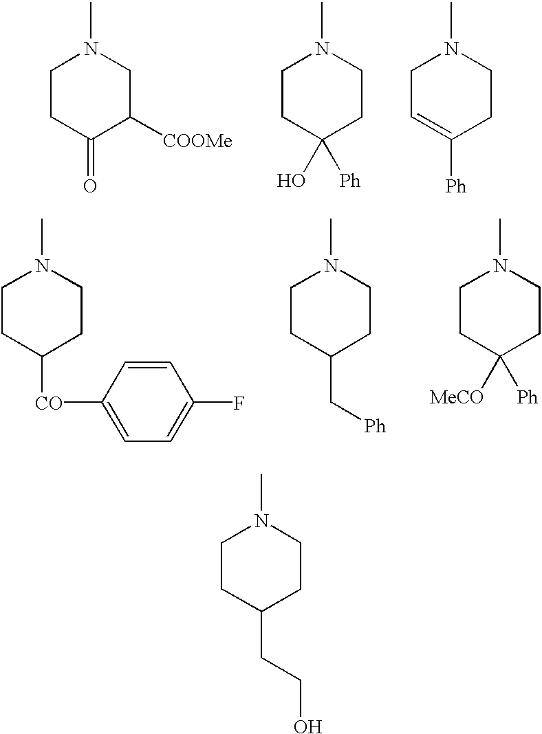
C1CC(CCO)CCN1C.C1CC(=O)C([COOMe])CN1C.C1CC(O)([Ph])CCN1C.C1C=C([Ph])CCN1C.C1CC([CO]C2=CC=C(F)C=C2)CCN1C.C1CC(C[Ph])CCN1C.C1CC([MeCO])([Ph])CCN1C
